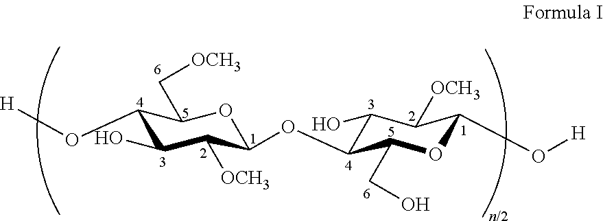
C1(O[H])C(O)C([OCH3])C(OC2C(O)C([OCH3])C(O[H])OC2CO)OC1C[OCH3]
